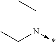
CCN(->*)CC
